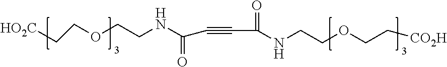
[HO2C]CCOCCNC(C#CC(=O)NCCOCC[CO2H])=O
